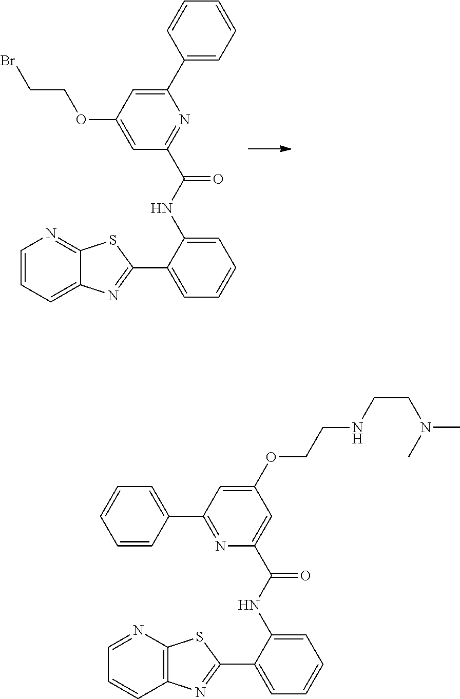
C1(C2=CC=CC=C2)=CC(OCCBr)=CC(C(NC2=CC=CC=C2C2=NC3=CC=CN=C3S2)=O)=N1.C1(OCCNCCN(C)C)=CC(C2=CC=CC=C2)=NC(C(NC2=CC=CC=C2C2=NC3=C(N=CC=C3)S2)=O)=C1
